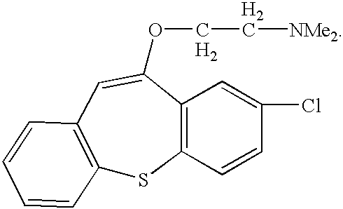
C12=C(C=C(OCC[NMe2])C3=C(S1)C=CC(Cl)=C3)C=CC=C2.[H2].[H2]
